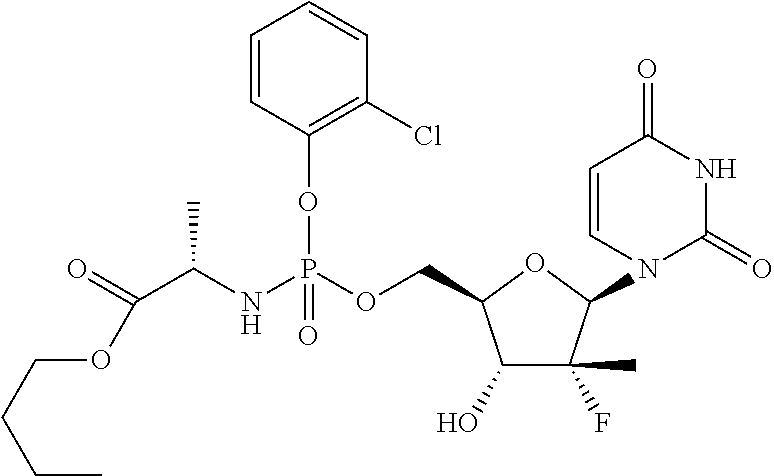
C1(O)C(F)(C)C(N2C=CC(=O)NC2=O)OC1COP(NC(C(OCCCC)=O)C)(OC1=C(Cl)C=CC=C1)=O
